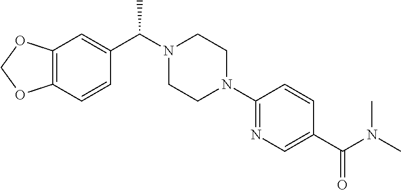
C12=C(C=CC(C(N3CCN(C4=NC=C(C(N(C)C)=O)C=C4)CC3)C)=C1)OCO2
